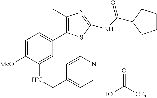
OC(=O)[CF3].C1(C)=C(C2=CC=C([MeO])C(NCC3=CC=NC=C3)=C2)SC(NC(=O)C2CCCC2)=N1
